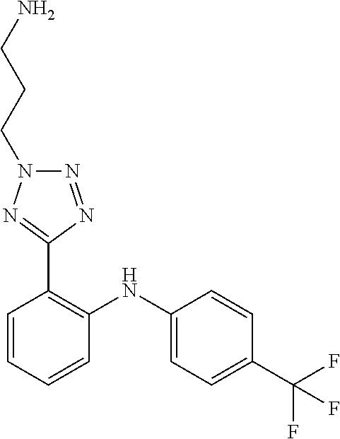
C1=CC(C(F)(F)F)=CC=C1NC1=C(C2=NN(CCCN)N=N2)C=CC=C1
